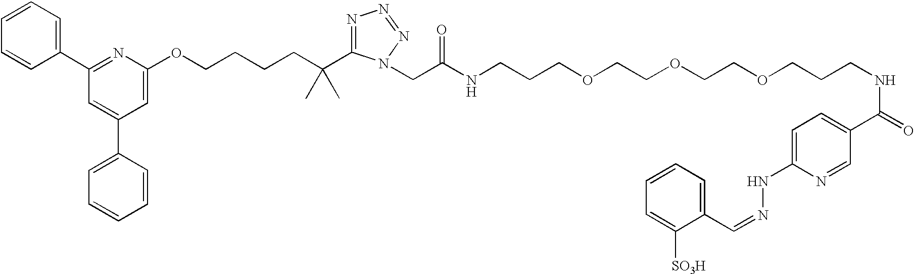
C1=CC=CC(C2=NC(OCCCCC(C)(C)C3=NN=NN3CC(NCCCOCCOCCOCCCNC(=O)C3=CC=C(NN=CC4=CC=CC=C4[SO3H])N=C3)=O)=CC(C3=CC=CC=C3)=C2)=C1
